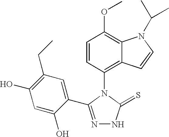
C1=CC(N2C(=S)NN=C2C2=CC(CC)=C(O)C=C2O)=C2C(=C1OC)N(C(C)C)C=C2
